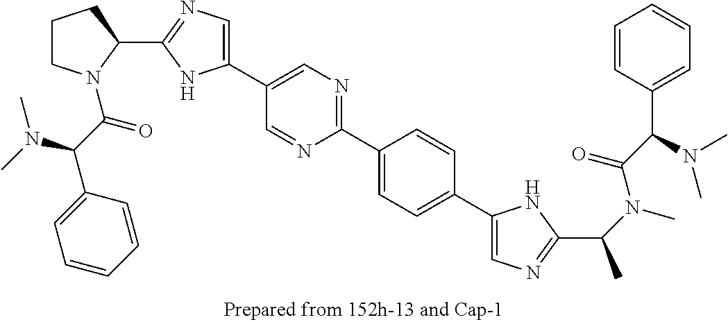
C1CN(C(=O)C(N(C)C)C2=CC=CC=C2)C(C2=NC=C(C3=CN=C(C4=CC=C(C5=CN=C(C(N(C(C(C6=CC=CC=C6)N(C)C)=O)C)C)N5)C=C4)N=C3)N2)C1
